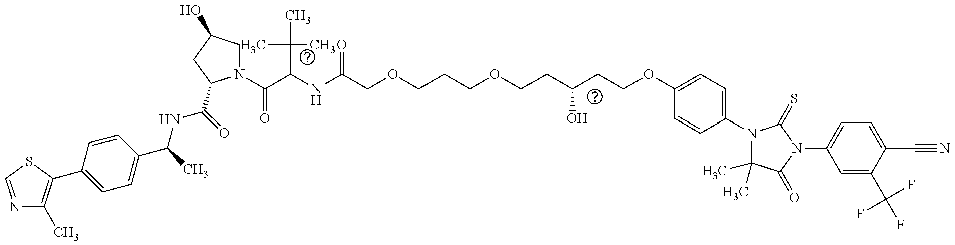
N1=CSC(C2=CC=C(C(C)NC(=O)C3N(C(C(NC(COCCCOCCC(CCOC4=CC=C(N5C(C)(C)C(=O)N(C6=CC=C(C#N)C(C(F)(F)F)=C6)C5=S)C=C4)O)=O)C(C)(C)C)=O)CC(O)C3)C=C2)=C1C
